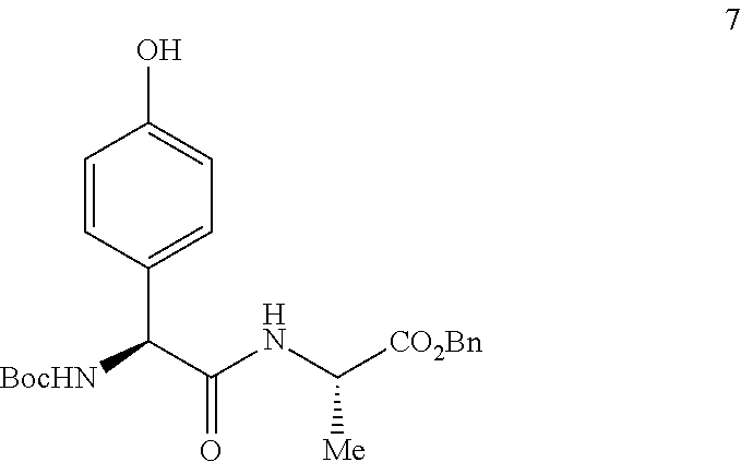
C1=CC(C(C(NC([CO2Bn])[Me])=O)[BocHN])=CC=C1O
